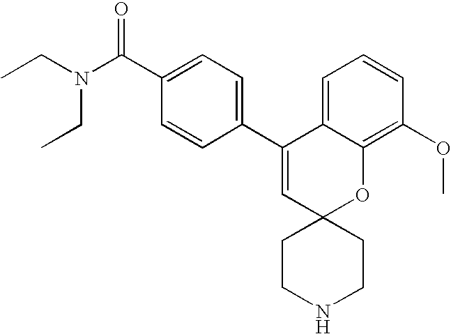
CCN(C(C1=CC=C(C2=CC3(OC4=C(OC)C=CC=C24)CCNCC3)C=C1)=O)CC
